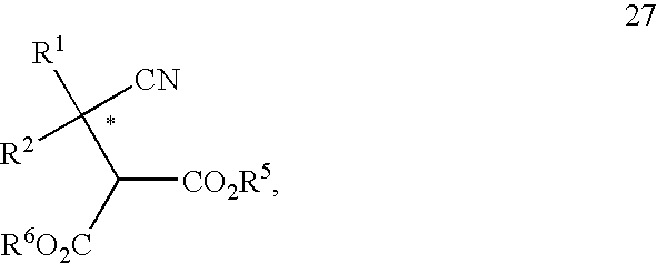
C([CO2R5])([R6O2C])C([CN])([R2])[R1]
